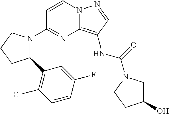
C1=CN2C(=C(NC(=O)N3CC(O)CC3)C=N2)N=C1N1C(C2=C(Cl)C=CC(F)=C2)CCC1
